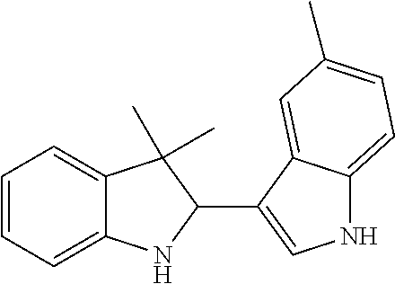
C1=CC=C2C(=C1)C(C)(C)C(C1=CNC3=CC=C(C)C=C13)N2
